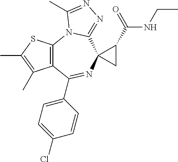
C12=C(N3C(=NN=C3C)C3(N=C1C1=CC=C(Cl)C=C1)CC3C(NCC)=O)SC(C)=C2C
